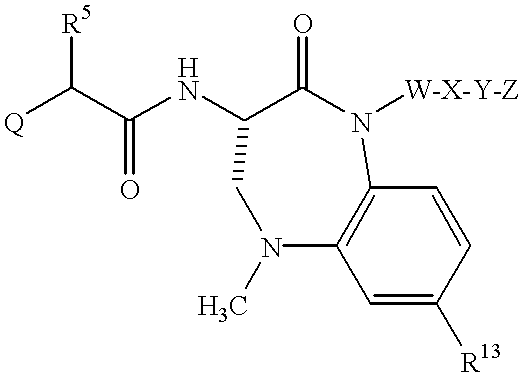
N1(C)CC(NC(=O)C([R5])[Q])C(=O)N([W-X-Y-Z])C2=C1C=C([R13])C=C2
